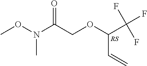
N(C)(OC)C(COC(C(F)(F)F)C=C)=O
